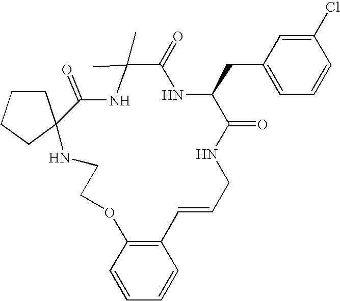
C1CC2(CC1)C(=O)NC(C)(C)C(=O)NC(CC1=CC=CC(Cl)=C1)C(=O)NCC=CC1=C(OCCN2)C=CC=C1
